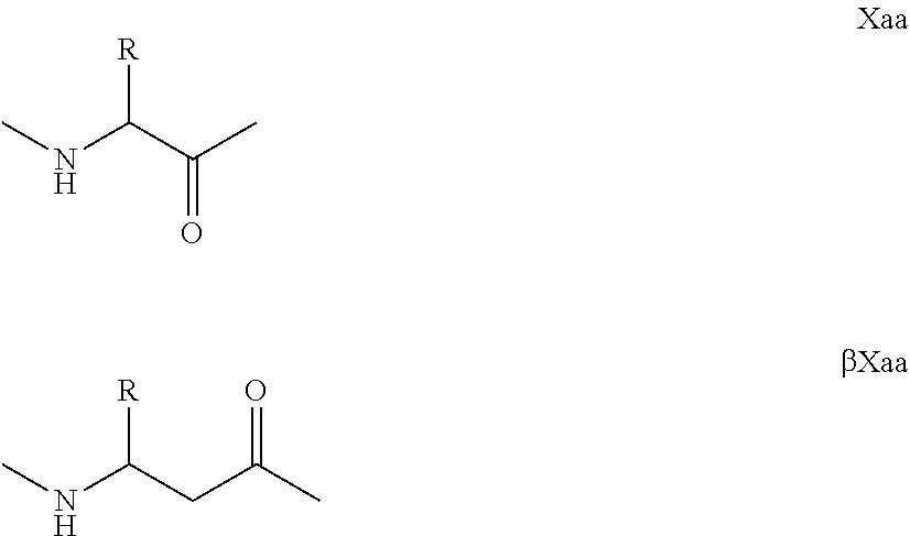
CNC(C(C)=O)[R].CNC(CC(C)=O)[R]
